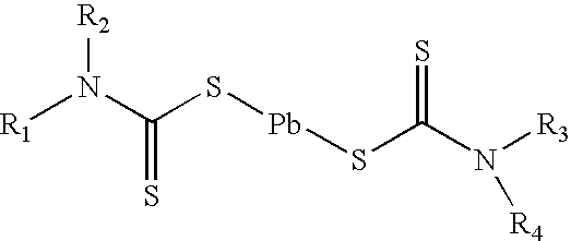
[R1]N(C(S[Pb]SC(N([R3])[R4])=S)=S)[R2]
